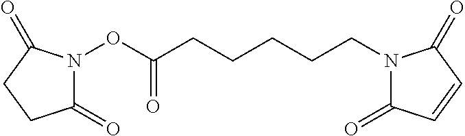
C1(=O)N(OC(CCCCCN2C(=O)C=CC2=O)=O)C(=O)CC1
